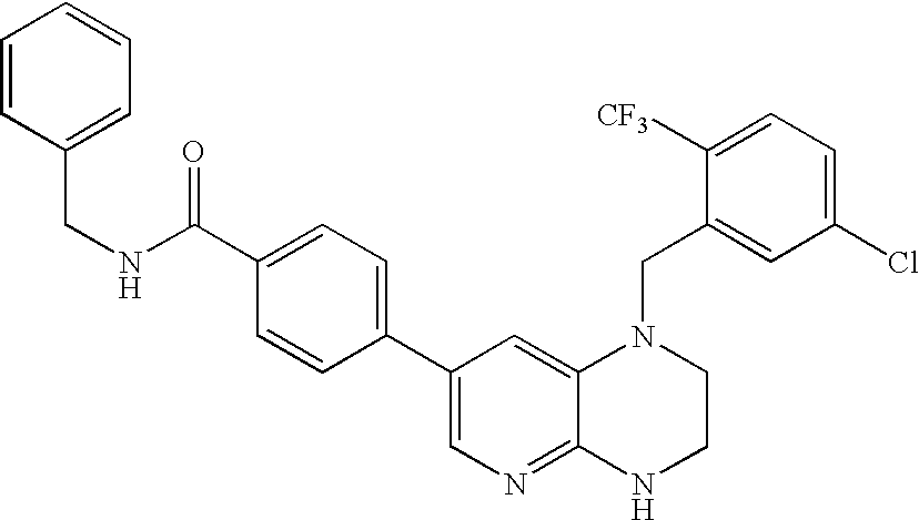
C1(C2=CC=C(C(=O)NCC3=CC=CC=C3)C=C2)=CN=C2C(=C1)N(CC1=CC(Cl)=CC=C1[CF3])CCN2
